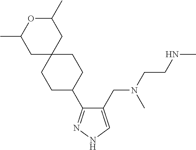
C1(CN(C)CCNC)=CNN=C1C1CCC2(CC1)CC(C)OC(C)C2
